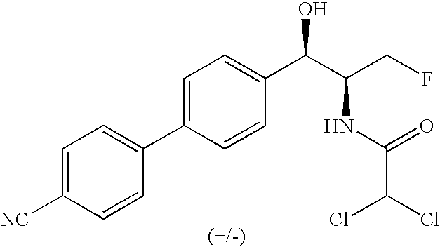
C1=CC([NC])=CC=C1C1=CC=C(C(C(CF)NC(C(Cl)Cl)=O)O)C=C1
